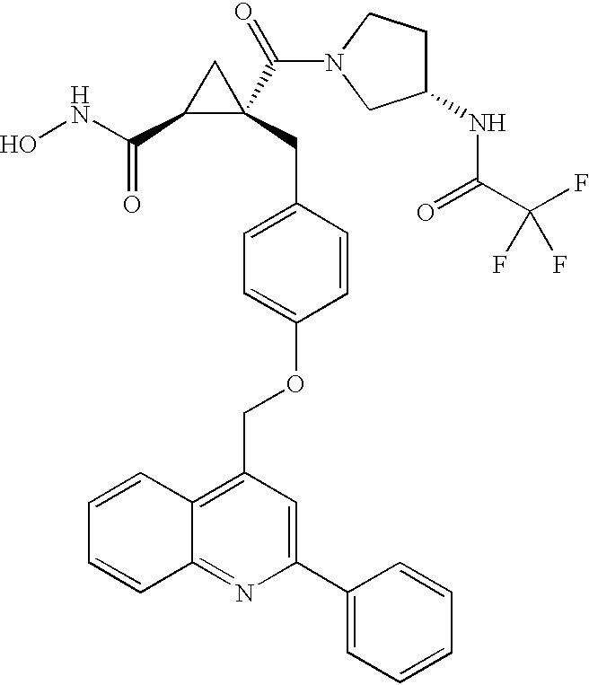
ONC(C1C(C(=O)N2CCC(NC(=O)C(F)(F)F)C2)(CC2=CC=C(OCC3=C4C(=NC(C5=CC=CC=C5)=C3)C=CC=C4)C=C2)C1)=O
